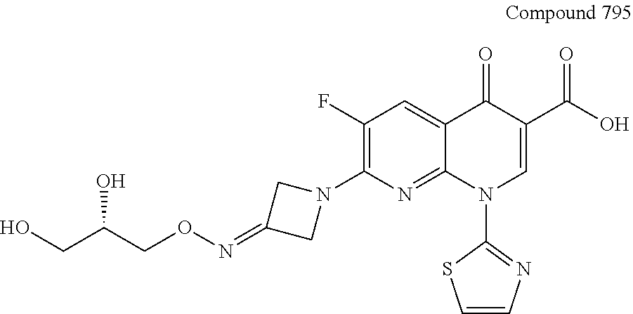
OCC(CON=C1CN(C2=C(F)C=C3C(=N2)N(C2=NC=CS2)C=C(C(O)=O)C3=O)C1)O
